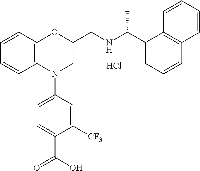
C1=CC2=C(C=C1)N(C1=CC=C(C(O)=O)C([CF3])=C1)CC(CNC(C1=CC=CC3=C1C=CC=C3)C)O2.Cl
